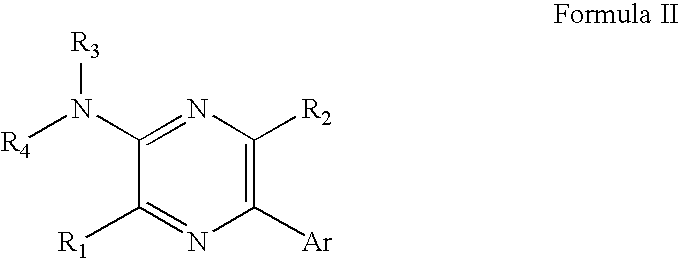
C1(N([R4])[R3])=NC([R2])=C([Ar])N=C1[R1]
